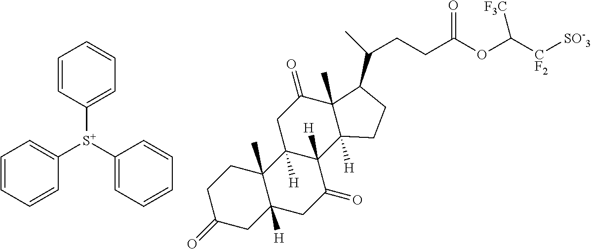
C1=CC([S+](C2=CC=CC=C2)C2=CC=CC=C2)=CC=C1.C1C(=O)CC2([H])C(C)(C1)C1([H])C([H])(C(=O)C2)C2([H])C(C)(C(=O)C1)C(C(C)CCC(OC([CF2][SO-3])[F3C])=O)CC2
